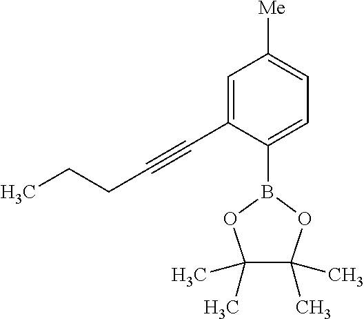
C1=C(C#CCCC)C(B2OC(C)(C)C(C)(C)O2)=CC=C1[Me]
